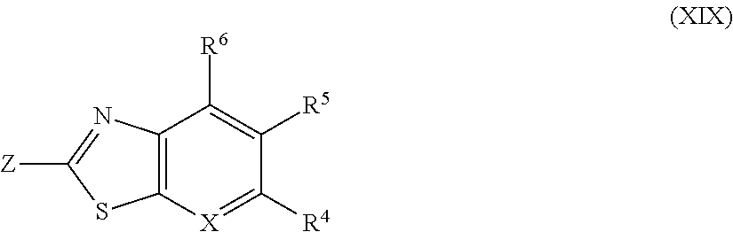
C12=C([X]=C([R4])C([R5])=C1[R6])SC([Z])=N2
